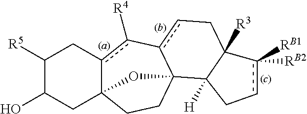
C1([R5])C(O)CC23c(c([R4])-c4cCC5([R3])C([H])(C4(CC2)O3)Ccc5([RB1])[RB2])C1
